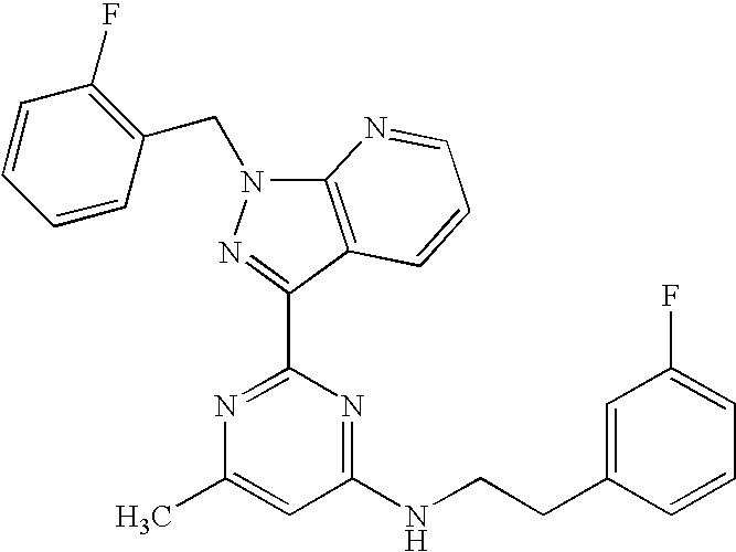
N1=C(C2=NN(CC3=C(F)C=CC=C3)C3=C2C=CC=N3)N=C(NCCC2=CC(F)=CC=C2)C=C1C
